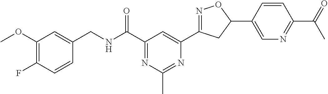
C1=CC(F)=C(OC)C=C1CNC(C1=NC(C)=NC(C2=NOC(C3=CN=C(C(=O)C)C=C3)C2)=C1)=O
